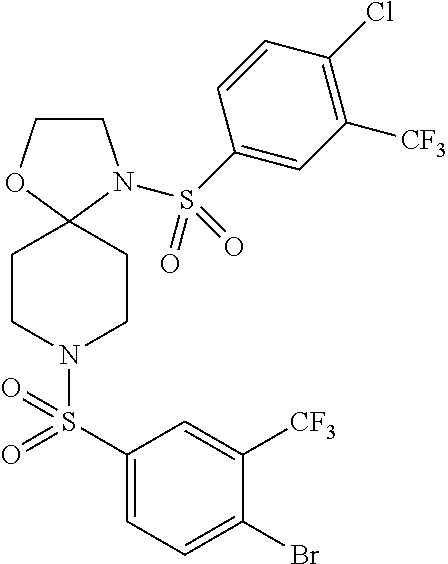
C1COC2(N1S(C1=CC([CF3])=C(Cl)C=C1)(=O)=O)CCN(S(C1=CC=C(Br)C([CF3])=C1)(=O)=O)CC2
